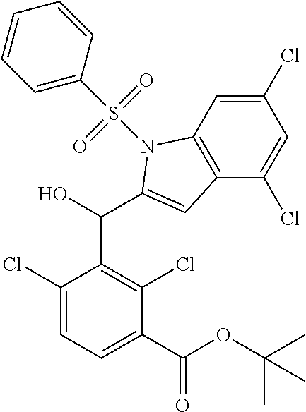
C1(C(OC(C)(C)C)=O)=CC=C(Cl)C(C(C2=CC3=C(C=C(Cl)C=C3Cl)N2S(=O)(=O)C2=CC=CC=C2)O)=C1Cl
